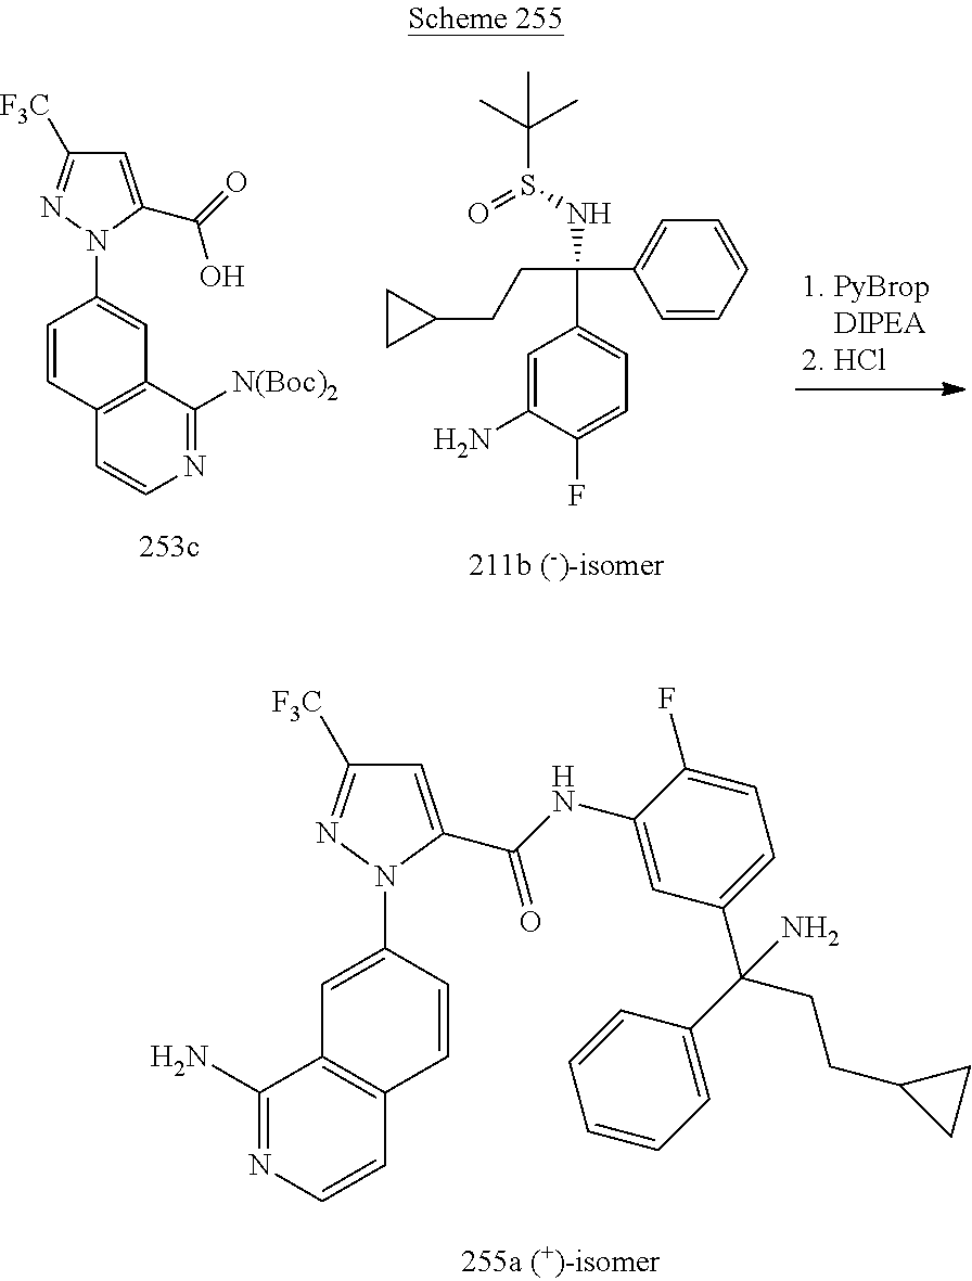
C1=CC2=C(C=C1N1N=C([F3C])C=C1C(NC1=CC(C(CCC3CC3)(N)C3=CC=CC=C3)=CC=C1F)=O)C(N)=NC=C2.C1=CC2=C(C=C1N1N=C([F3C])C=C1C(=O)O)C([N(Boc)2])=NC=C2.C1=CC=CC=C1C(C1=CC=C(F)C(N)=C1)(CCC1CC1)NS(=O)C(C)(C)C
